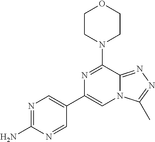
N12C(=NN=C1C)C(N1CCOCC1)=NC(C1=CN=C(N)N=C1)=C2
